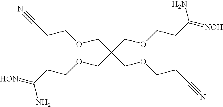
C(CCOCC(COCCC(N)=[NOH])(COCCC(=[HON])N)COCCC#N)#N
